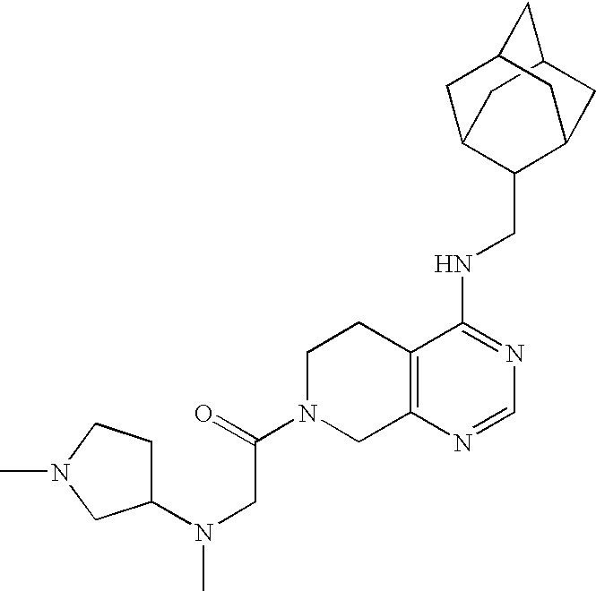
C12=C(N=CN=C1NCC1C3CC4CC(C3)CC1C4)CN(C(CN(C1CCN(C)C1)C)=O)CC2
